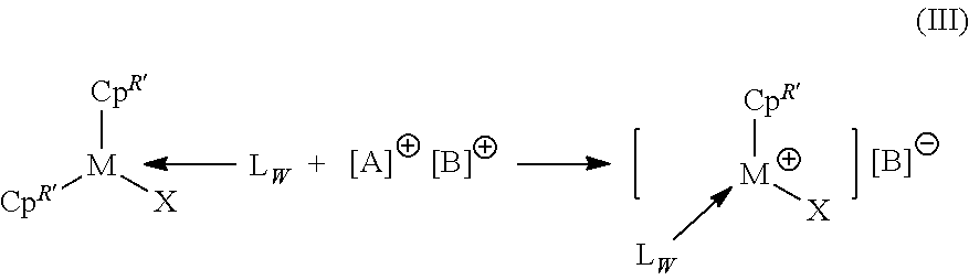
[CpR][M][X].[B-].[CpR][M]([CpR])[X].[[A]].[B+]
